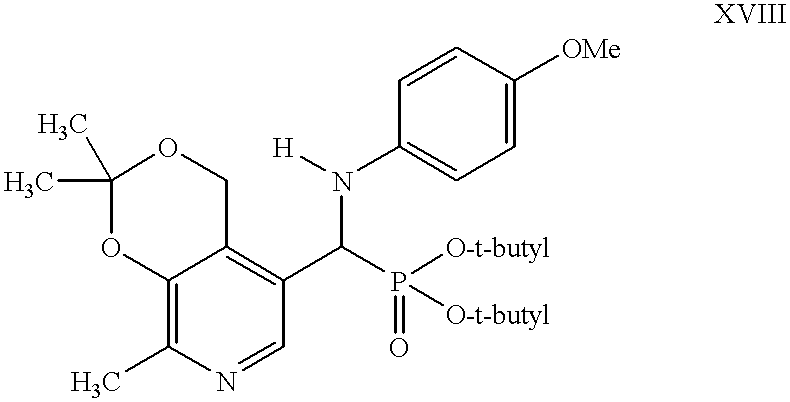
C1(C)(C)OC2=C(C)N=CC(C(P([O-t-butyl])(=O)[O-t-butyl])N([H])C3=CC=C([OMe])C=C3)=C2CO1
